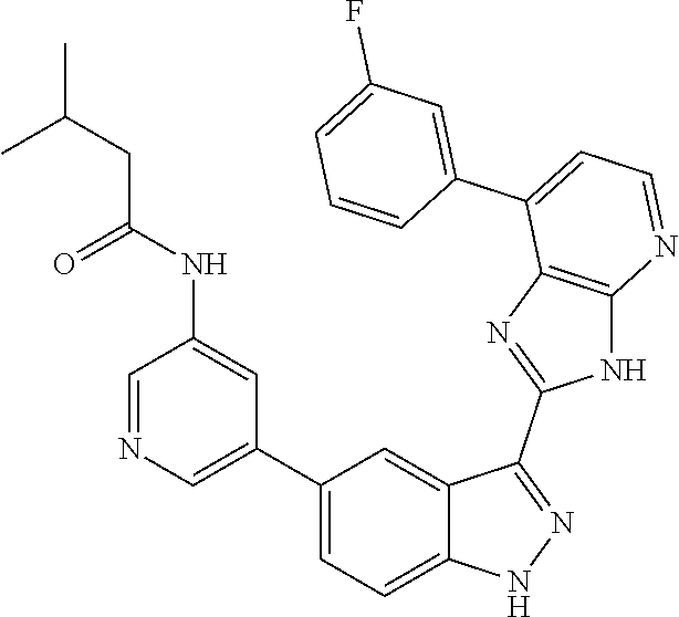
C1=NC=C(C2=CC=C3C(=C2)C(C2=NC4=C(N2)N=CC=C4C2=CC(F)=CC=C2)=NN3)C=C1NC(CC(C)C)=O
